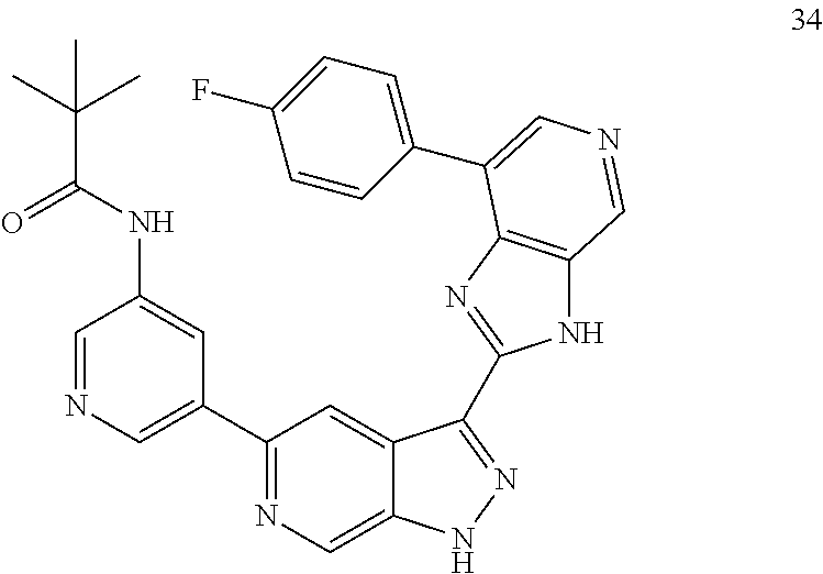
C1(C2=CN=CC(NC(C(C)(C)C)=O)=C2)=NC=C2C(=C1)C(C1=NC3=C(N1)C=NC=C3C1=CC=C(F)C=C1)=NN2
